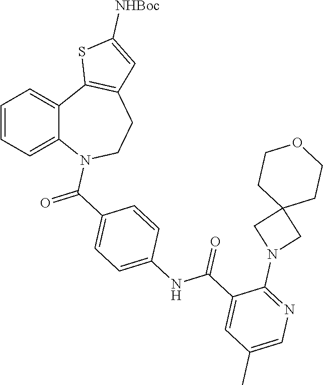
C1=CC=C2C(=C1)C1=C(CCN2C(C2=CC=C(NC(C3=CC(C)=CN=C3N3CC4(C3)CCOCC4)=O)C=C2)=O)C=C([NHBoc])S1
